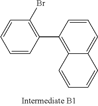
C1=CC(C2=C3C(=CC=C2)C=CC=C3)=C(Br)C=C1
